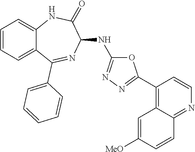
O1C(NC2C(=O)NC3=CC=CC=C3C(C3=CC=CC=C3)=N2)=NN=C1C1=C2C(=NC=C1)C=CC([MeO])=C2
